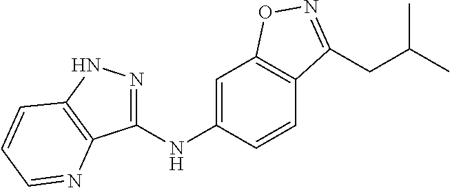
C1(NC2=CC3=C(C=C2)C(CC(C)C)=NO3)=NNC2=C1N=CC=C2
